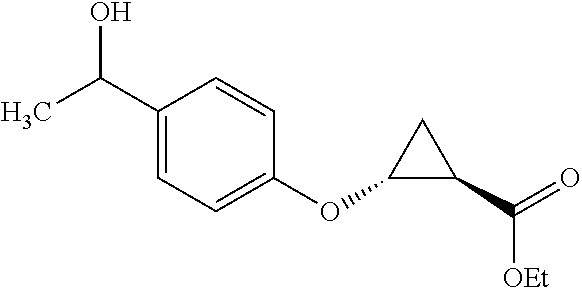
C1=C(C(C)O)C=CC(OC2C(C(=O)[OEt])C2)=C1
